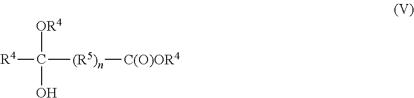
[OR4]C(O)([(R5)n][C(O)OR4])[R4]
